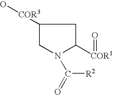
[COR3](O)C1CN(C(=O)[R2])C([COR1]=O)C1
